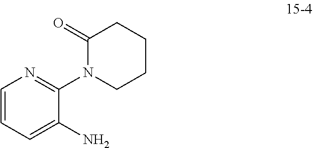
C1CN(C2=NC=CC=C2N)C(=O)CC1
